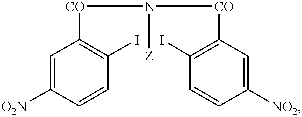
C1=C([O2N])C=CC(I)=C1[CO]N([Z])[CO]C1=C(I)C=CC([NO2])=C1
